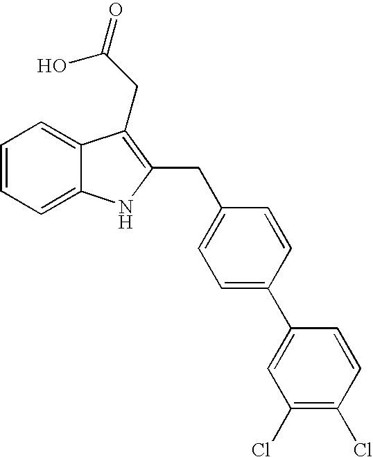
C1=CC=C2C(=C1)C(CC(=O)O)=C(CC1=CC=C(C3=CC(Cl)=C(Cl)C=C3)C=C1)N2
